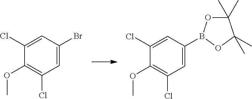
ClC1=CC(Br)=CC(Cl)=C1OC.ClC1=CC(B2OC(C)(C)C(C)(C)O2)=CC(Cl)=C1OC
